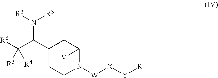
C1(C(C([R6])([R5])[R4])N([R2])[R3])CC2N([W][X1][Y][R1])C(C1)[V]2
